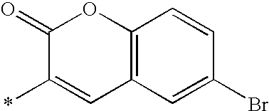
O1C(=O)C(*)=CC2=C1C=CC(Br)=C2
